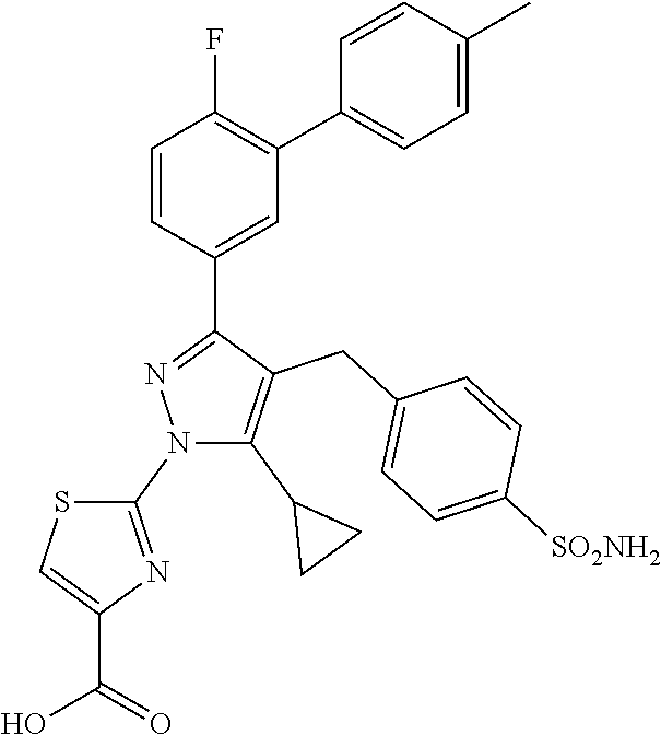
S1C=C(C(O)=O)N=C1N1C(C2CC2)=C(CC2=CC=C([SO2NH2])C=C2)C(C2=CC(C3=CC=C(C)C=C3)=C(F)C=C2)=N1
